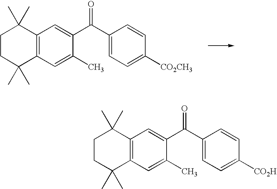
C12=C(C=C(C)C(C(C3=CC=C([CO2CH3])C=C3)=O)=C1)C(C)(C)CCC2(C)C.C12=C(C=C(C)C(C(C3=CC=C([CO2H])C=C3)=O)=C1)C(C)(C)CCC2(C)C
